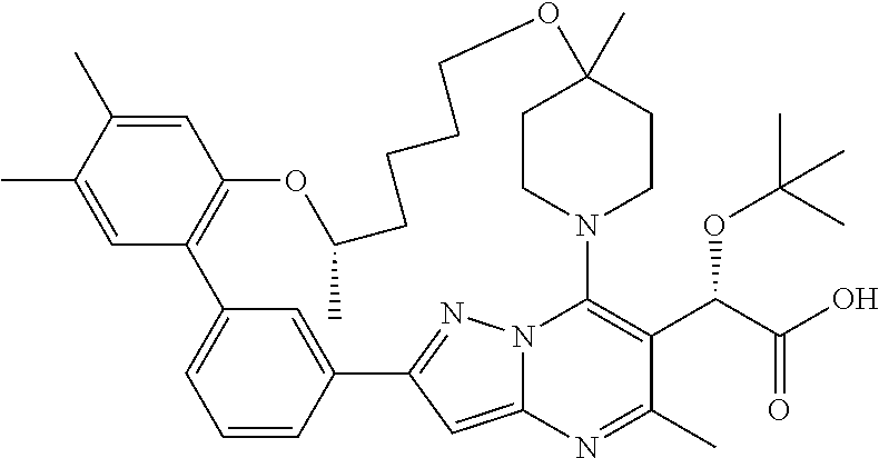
C1=C(C)C(C)=CC2=C1OC(C)CCCCOC1(C)CCN(C3=C(C(C(O)=O)OC(C)(C)C)C(C)=NC4=CC(=NN43)C3=CC2=CC=C3)CC1
